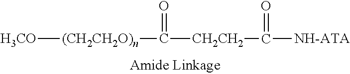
[H3CO][(CH2CH2O)n]C([CH2CH2]C([NH-ATA])=O)=O
